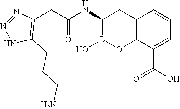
C12=C(C(C(O)=O)=CC=C1)OB(O)C(NC(CC1=C(CCCN)NN=N1)=O)C2
